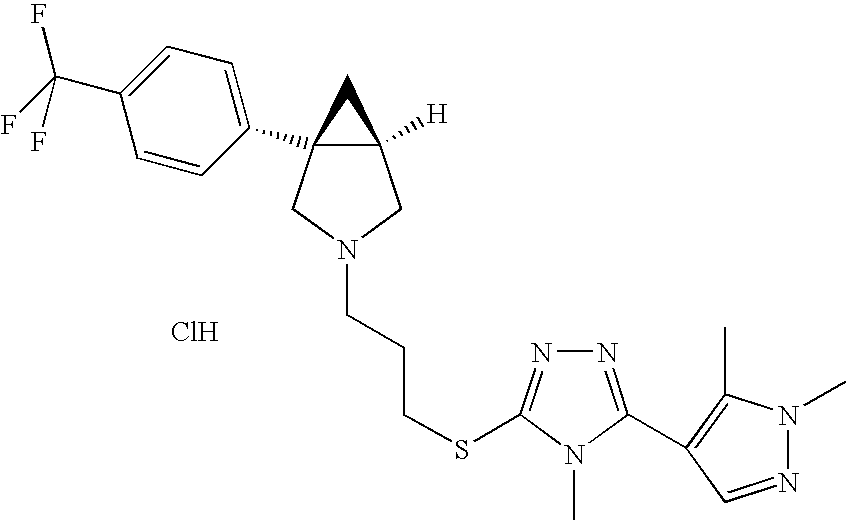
Cl.C12([H])CN(CCCSC3=NN=C(C4=C(C)N(C)N=C4)N3C)CC1(C1=CC=C(C(F)(F)F)C=C1)C2
